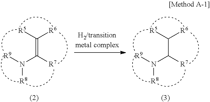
C(C([R7])N([R9])[R8])([R5])[R6].C(=C([R7])N([R9])[R8])([R5])[R6]
